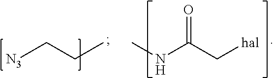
[N3]CCC.CNC(C[hal])=O
